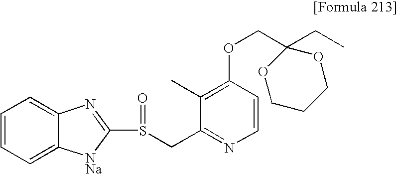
C(C1(COC2=C(C)C(CS(=O)C3=NC4=CC=CC=C4[NNa]3)=NC=C2)OCCCO1)C
